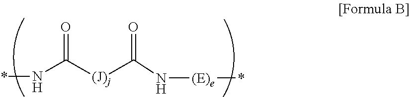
*NC([(J)j]C(=O)N[(E)e]*)=O
